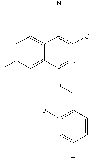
C1=C(F)C=C2C(=C1)C(C=N)=C(O)N=C2OCC1=C(F)C=C(F)C=C1
